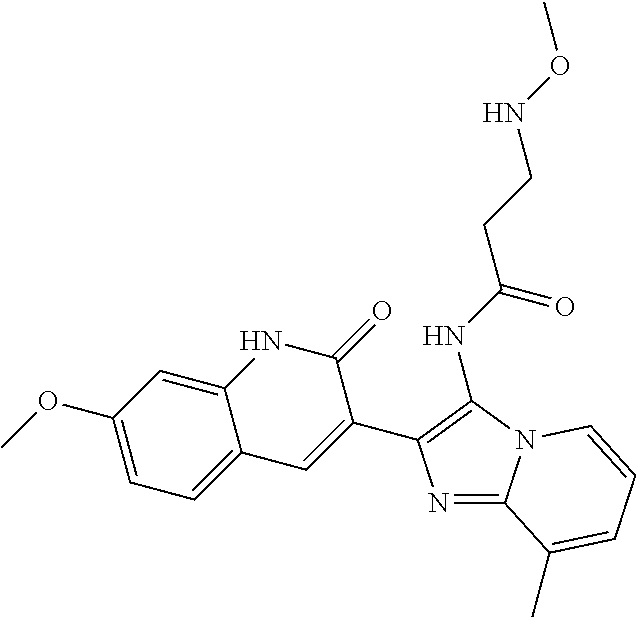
N1=C2N(C(NC(CCNOC)=O)=C1C1=CC3=CC=C(OC)C=C3NC1=O)C=CC=C2C
